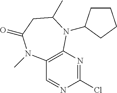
C1(Cl)=NC2=C(C=N1)N(C)C(=O)CC(C)N2C1CCCC1
